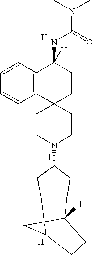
[H].[H].C1CN(C2CCC3CC([H])(CC2)CC3)CCC12CCC(NC(N(C)C)=O)([H])C1=C2C=CC=C1.[H]
